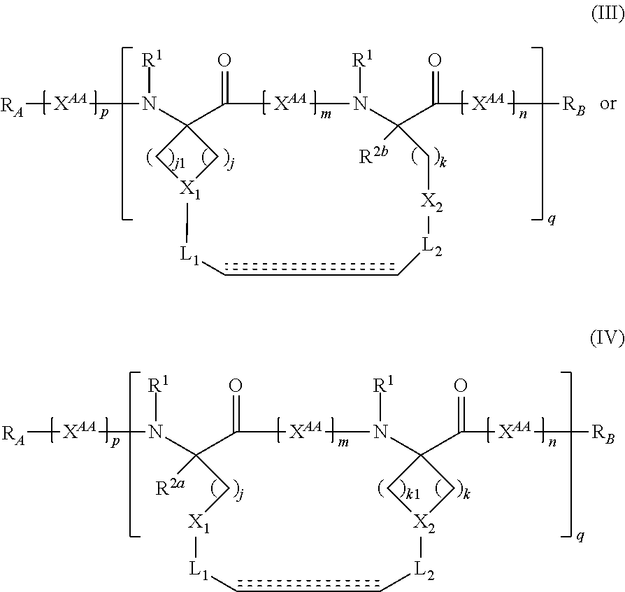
N([R1])([XAA][RA])C1([R2a])C(=O)[XAA]N([R1])C2(C(=O)[XAA][RB])C[X2](C2)[L2]CC[L1][X1]C1.N([R1])([XAA][RA])C12C(=O)[XAA]N([R1])C(C(=O)[XAA][RB])([R2b])C[X2][L2]CC[L1][X1](C1)C2
